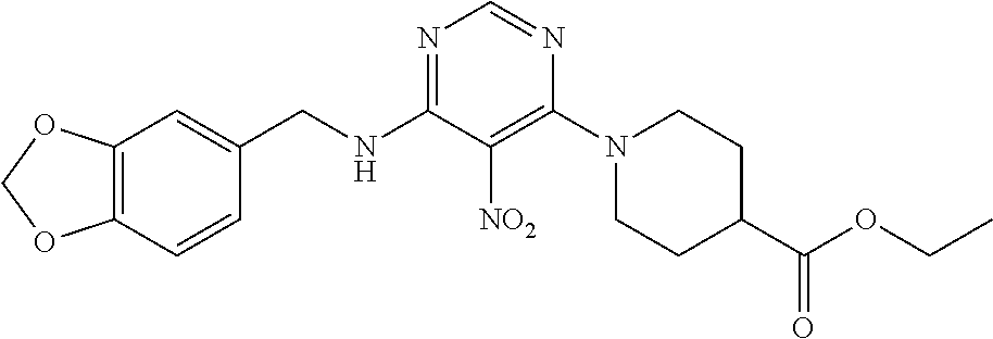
N1=C(NCC2=CC3=C(C=C2)OCO3)C([NO2])=C(N2CCC(C(OCC)=O)CC2)N=C1
